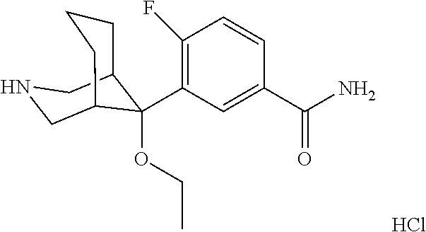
Cl.C1(C(N)=O)=CC(C2(OCC)C3CCCC2CNC3)=C(F)C=C1
